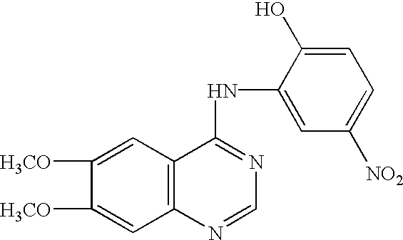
C1([H3CO])=CC2=C(C=C1[H3CO])C(NC1=CC([NO2])=CC=C1O)=NC=N2
